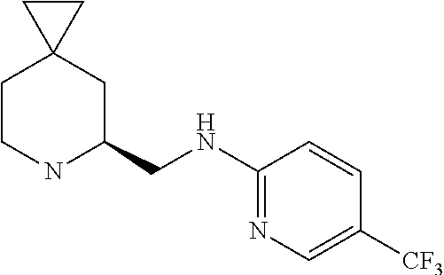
C1CNC(CNC2=NC=C([CF3])C=C2)CC12CC2
